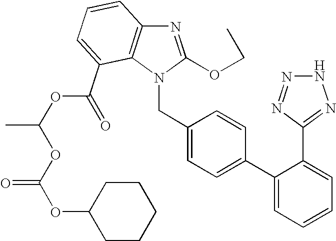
C(C1=CC=C(C2=CC=CC=C2C2=NNN=N2)C=C1)N1C(OCC)=NC2=C1C(C(=O)OC(C)OC(OC1CCCCC1)=O)=CC=C2
